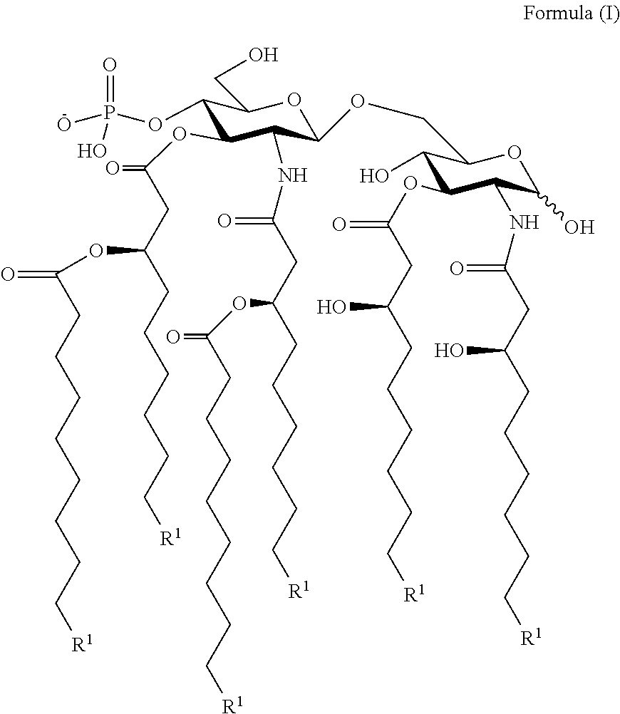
C1(OC(CC(CCCCCC[R1])OC(=O)CCCCCCCC[R1])=O)C(NC(=O)CC(CCCCCC[R1])OC(CCCCCCCC[R1])=O)C(OCC2C(O)C(OC(CC(CCCCCC[R1])O)=O)C(NC(CC(CCCCCC[R1])O)=O)C(O)O2)OC(CO)C1OP(O)(=O)O
